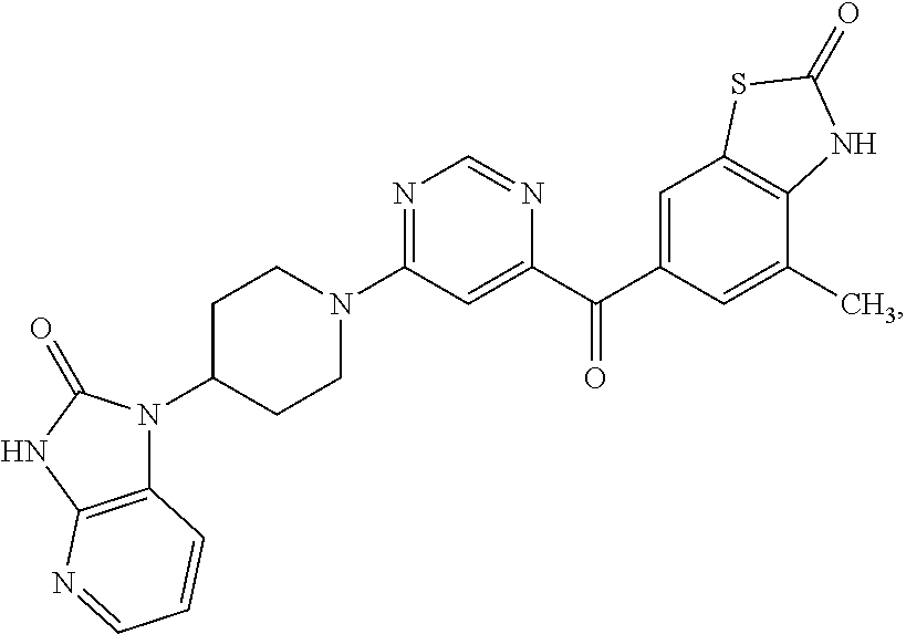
N1=C(N2CCC(N3C4=C(NC3=O)N=CC=C4)CC2)C=C(C(C2=CC3=C(C(C)=C2)NC(=O)S3)=O)N=C1
